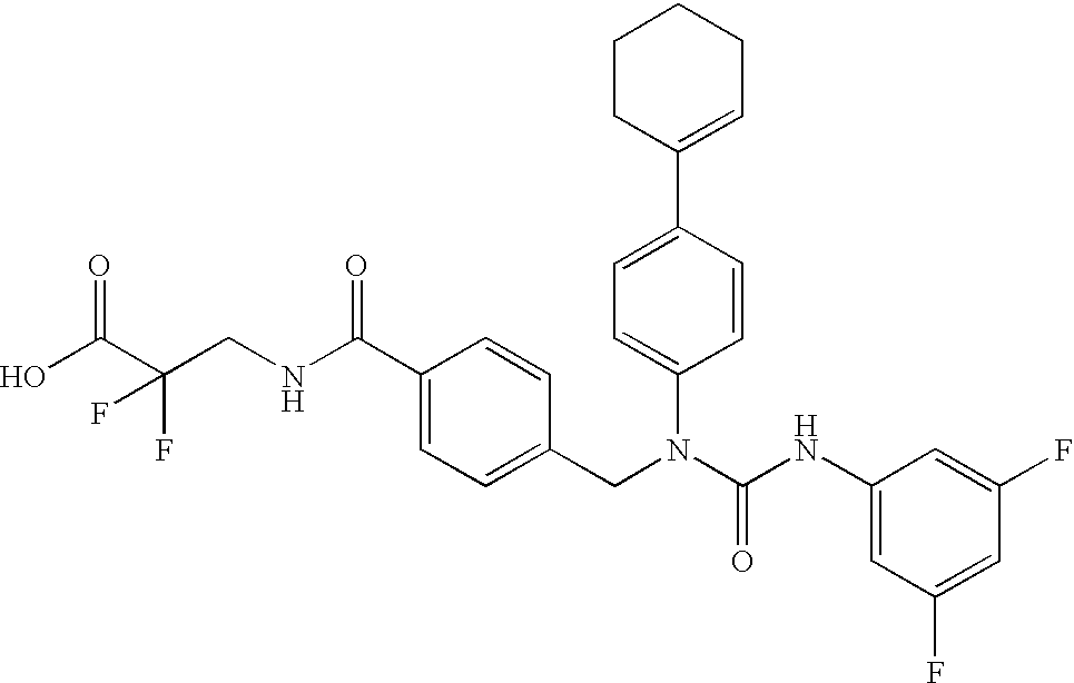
OC(C(CNC(C1=CC=C(CN(C(NC2=CC(F)=CC(F)=C2)=O)C2=CC=C(C3=CCCCC3)C=C2)C=C1)=O)(F)F)=O
